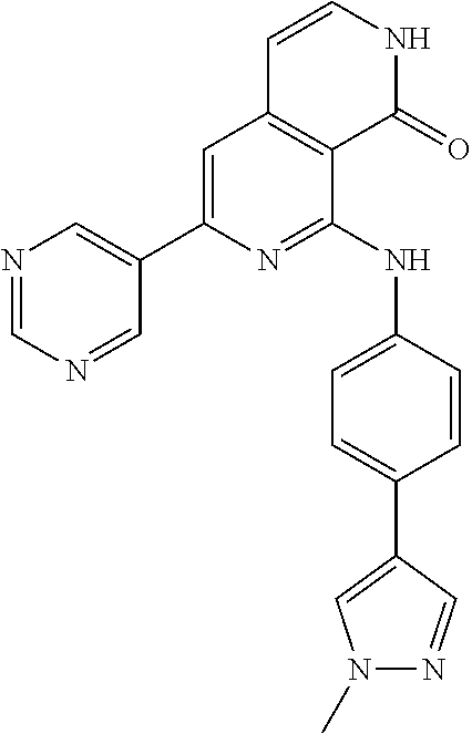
C1(C2=CC3=C(C(NC4=CC=C(C5=CN(C)N=C5)C=C4)=N2)C(=O)NC=C3)=CN=CN=C1
